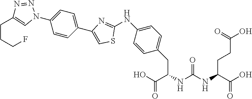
C1(CC(C(O)=O)NC(NC(CCC(=O)O)C(=O)O)=O)=CC=C(NC2=NC(C3=CC=C(N4N=NC(CCCF)=C4)C=C3)=CS2)C=C1
